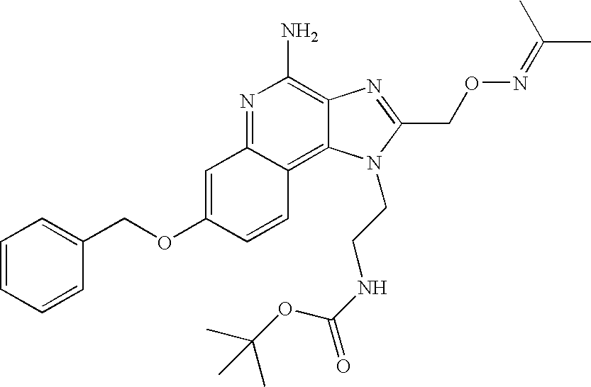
C1=CC(OCC2=CC=CC=C2)=CC2=NC(N)=C3C(=C12)N(CCNC(=O)OC(C)(C)C)C(CON=C(C)C)=N3
